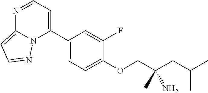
C1(C2=CC=NC3=CC=NN23)=CC=C(OCC(CC(C)C)(N)C)C(F)=C1
